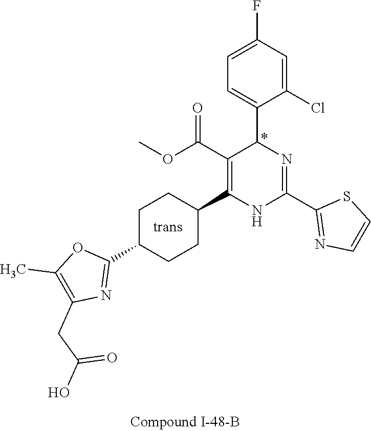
C1=C(Cl)C(C2N=C(C3=NC=CS3)NC(C3CCC(C4=NC(CC(=O)O)=C(C)O4)CC3)=C2C(OC)=O)=CC=C1F
